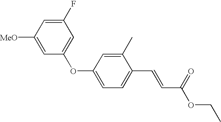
C1([MeO])=CC(OC2=CC=C(C=CC(OCC)=O)C(C)=C2)=CC(F)=C1
